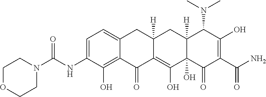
C1=C(NC(N2CCOCC2)=O)C(O)=C2C(=C1)CC1([H])C(=C(O)C3(O)C([H])(C1)C(N(C)C)C(O)=C(C(N)=O)C3=O)C2=O
